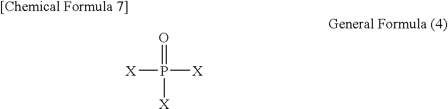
[X]P(=O)([X])[X]
